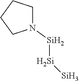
[Si]([Si])[Si]N1CCCC1
